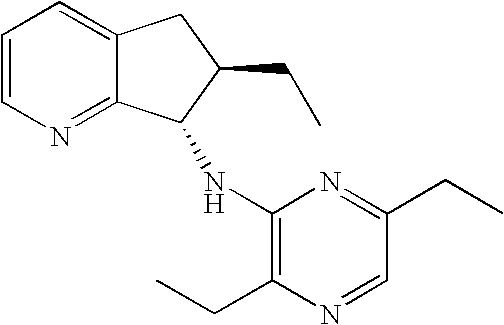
C1=CN=C2C(=C1)CC(CC)C2NC1=C(CC)N=CC(CC)=N1
